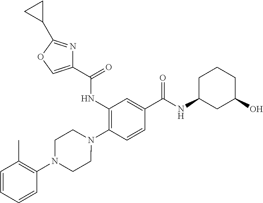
C1(NC(=O)C2=COC(C3CC3)=N2)=C(N2CCN(C3=C(C)C=CC=C3)CC2)C=CC(C(NC2CC(O)CCC2)=O)=C1
